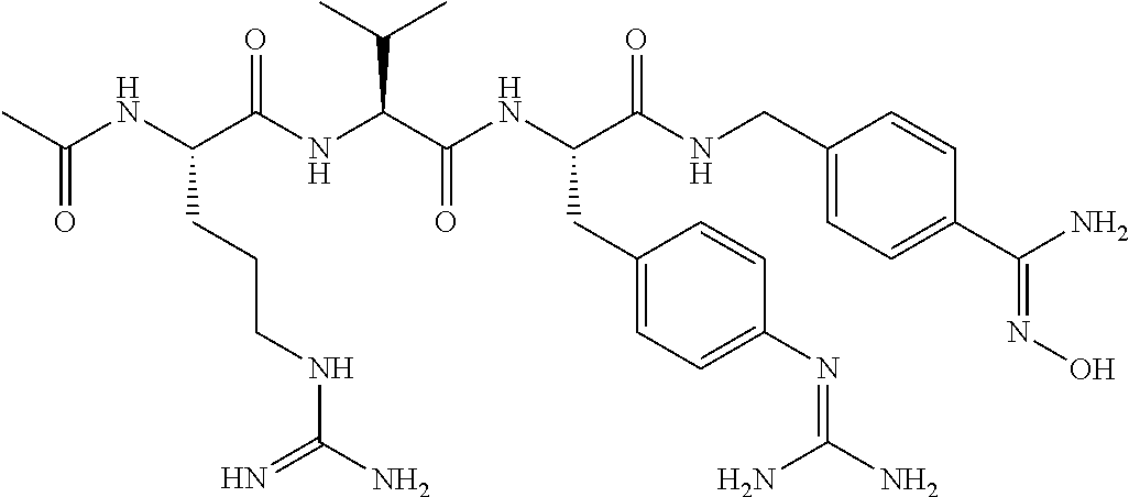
CC(NC(C(NC(C(NC(C(NCC1=CC=C(C(N)=NO)C=C1)=O)CC1=CC=C(N=C(N)N)C=C1)=O)C(C)C)=O)CCCNC(N)=N)=O
